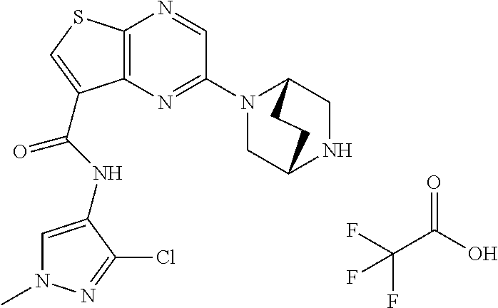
C(C(O)=O)(F)(F)F.C12=C(N=C(N3CC4NCC3CC4)C=N1)C(C(=O)NC1=CN(C)N=C1Cl)=CS2
